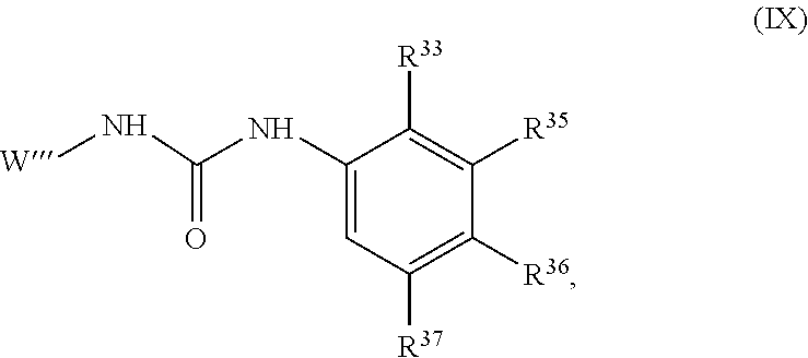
C1(NC(=O)N[W])=CC([R37])=C([R36])C([R35])=C1[R33]
